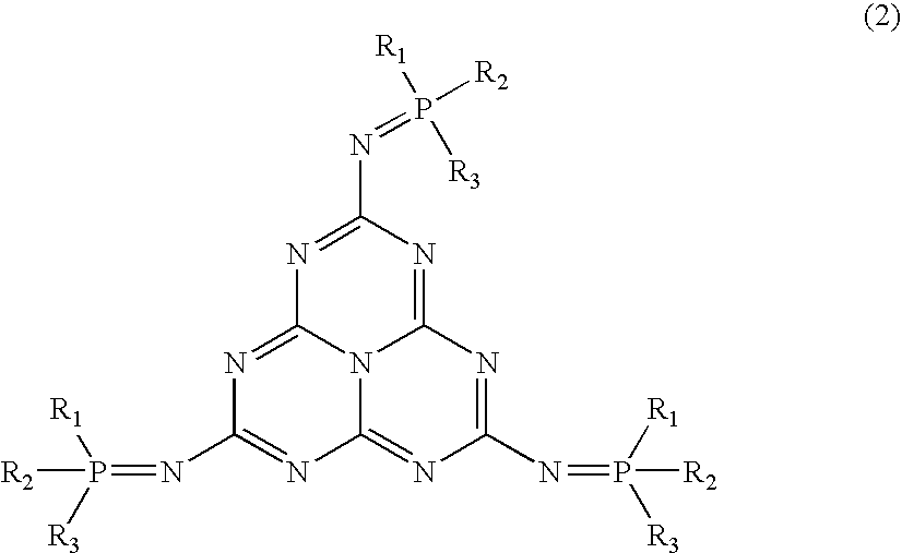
N1=C2N3C(=NC(N=P([R2])([R1])[R3])=NC3=NC(N=P([R2])([R3])[R1])=N2)N=C1N=P([R2])([R1])[R3]
